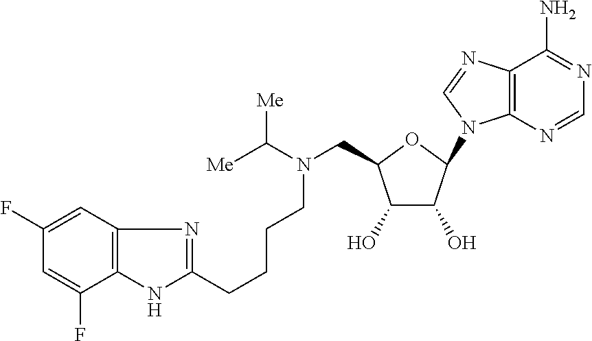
C1(F)=CC2=C(C(F)=C1)NC(CCCCN(C([Me])[Me])CC1C(O)C(O)C(N3C4=C(C(N)=NC=N4)N=C3)O1)=N2
